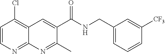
C1(CNC(C2=CC3=C(Cl)C=CN=C3N=C2C)=O)=CC=CC([CF3])=C1
